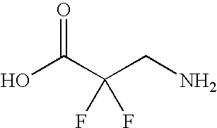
OC(C(CN)(F)F)=O
